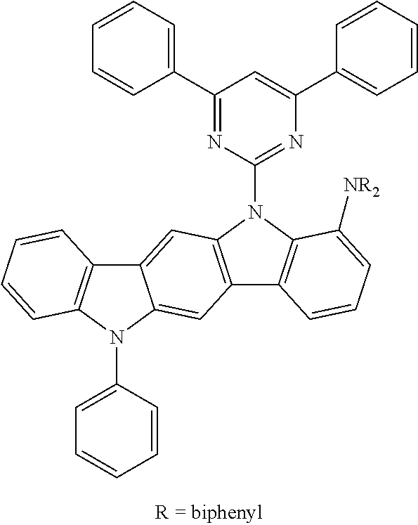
C1(C2=CC=CC=C2)=NC(N2C3=C(C4=C2C=C2C(=C4)N(C4=CC=CC=C4)C4=C2C=CC=C4)C=CC=C3[NR2])=NC(C2=CC=CC=C2)=C1
